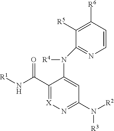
C1(C(N[R1])=O)=[X]N=C(N([R2])[R3])C=C1N([R4])C1=NC=CC([R6])=C1[R5]
